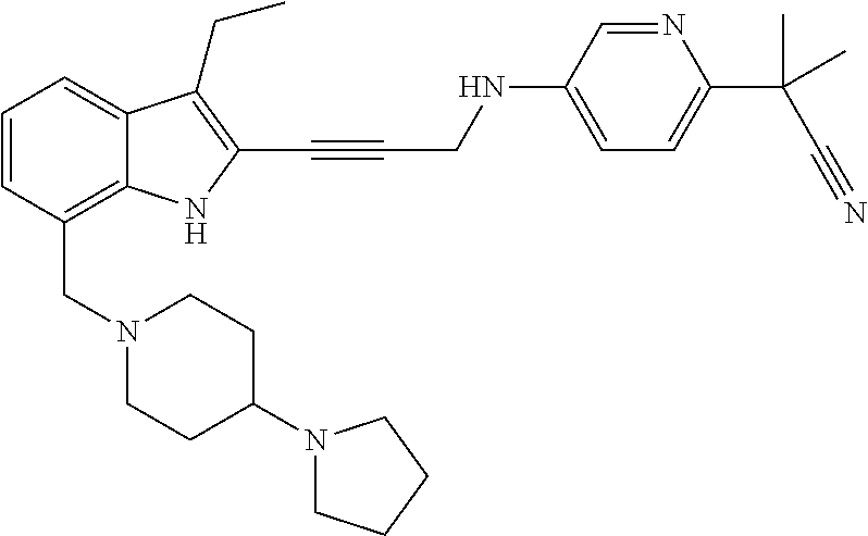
C1=CC(CN2CCC(N3CCCC3)CC2)=C2C(=C1)C(CC)=C(C#CCNC1=CC=C(C(C)(C)C#N)N=C1)N2
